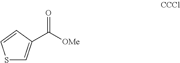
S1C=C(C([OMe])=O)C=C1
